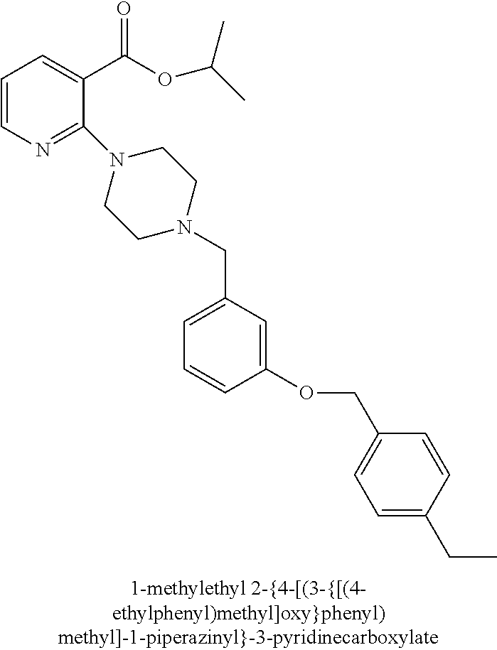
C1=CN=C(N2CCN(CC3=CC=CC(OCC4=CC=C(CC)C=C4)=C3)CC2)C(C(OC(C)C)=O)=C1
